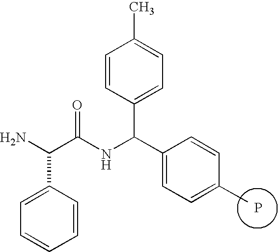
P.C1=CC=CC(C(N)C(NC(C2=CC=C(C)C=C2)C2=CC=C(C)C=C2)=O)=C1
